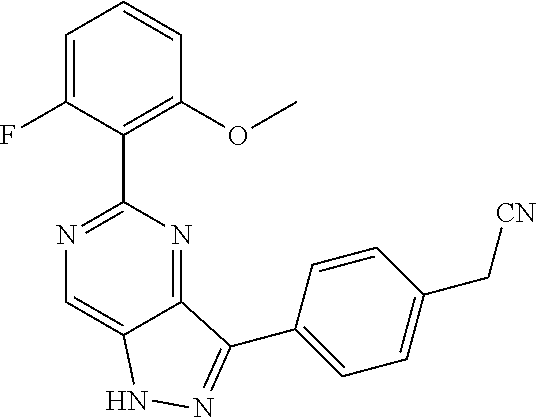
C1=C(F)C(C2=NC=C3C(=N2)C(C2=CC=C(C[CN])C=C2)=NN3)=C(OC)C=C1
